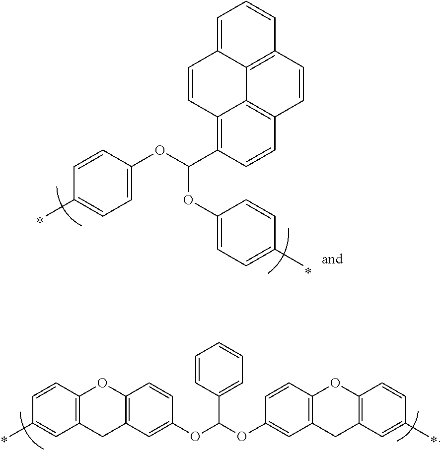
C12=C(C=C(OC(OC3=CC4=C(C=C3)OC3=C(C4)C=C(C)C=C3)C3=CC=CC=C3)C=C1)CC1=C(O2)C=CC(C)=C1.CC1=CC=C(OC(C2=C3C4=C(C=C2)C=CC2=C4C(=CC=C2)C=C3)OC2=CC=C(C)C=C2)C=C1
